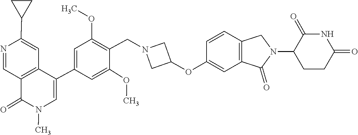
N1(C)C(=O)C2=C(C=C(C3CC3)N=C2)C(C2=CC(OC)=C(CN3CC(OC4=CC5=C(C=C4)CN(C4CCC(=O)NC4=O)C5=O)C3)C(OC)=C2)=C1
